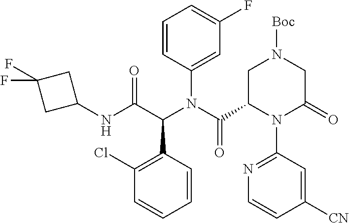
C1(Cl)=C(C(C(NC2CC(F)(F)C2)=O)N(C(C2N(C3=NC=CC([CN])=C3)C(=O)CN([Boc])C2)=O)C2=CC(F)=CC=C2)C=CC=C1
